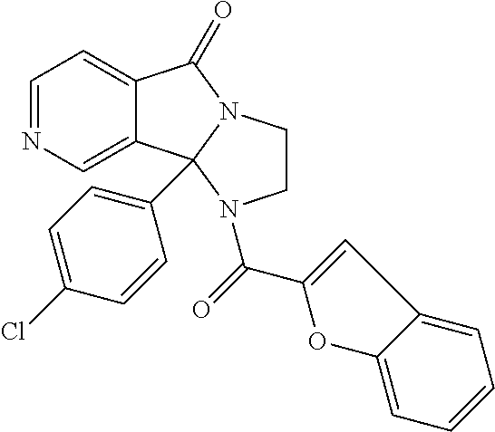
C1=NC=C2C(=C1)C(=O)N1CCN(C(C3=CC4=CC=CC=C4O3)=O)C21C1=CC=C(Cl)C=C1
